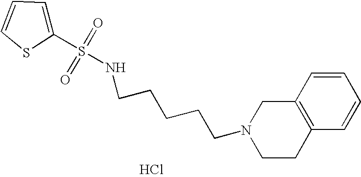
C1(S(NCCCCCN2CCC3=C(C2)C=CC=C3)(=O)=O)=CC=CS1.Cl
